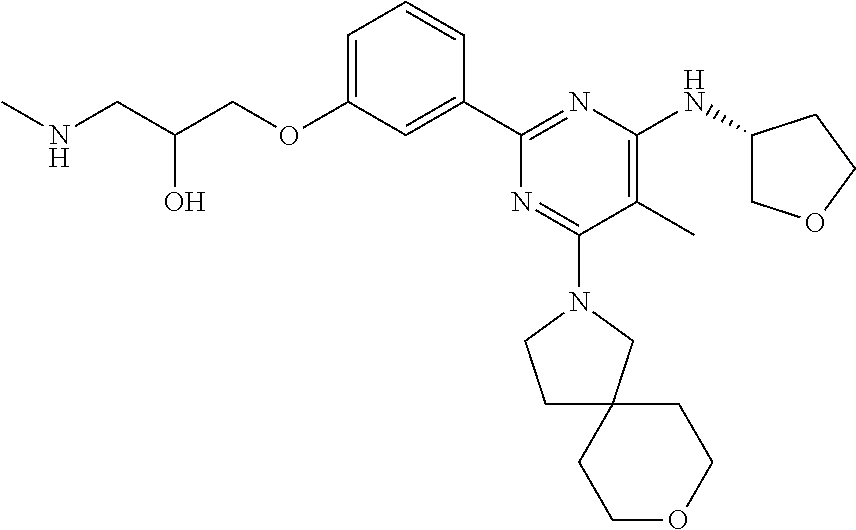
C1=C(OCC(CNC)O)C=C(C2=NC(NC3COCC3)=C(C)C(N3CCC4(C3)CCOCC4)=N2)C=C1
